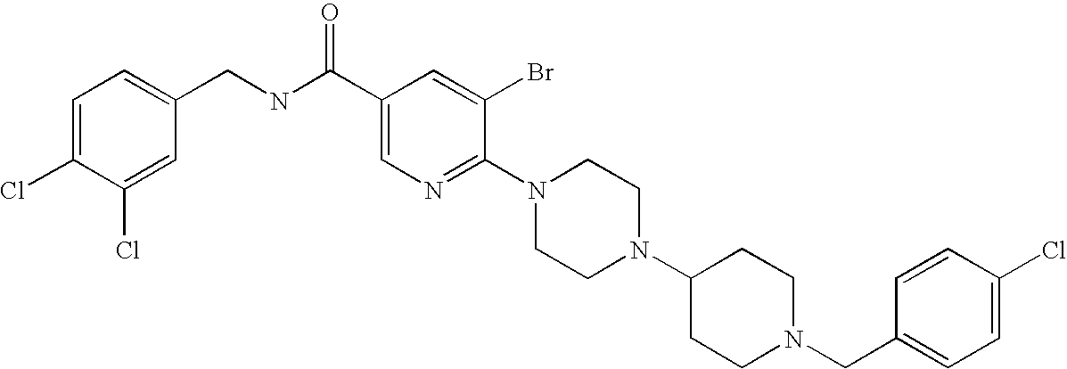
C1(Cl)=CC=C(CN2CCC(N3CCN(C4=NC=C(C(NCC5=CC=C(Cl)C(Cl)=C5)=O)C=C4Br)CC3)CC2)C=C1
